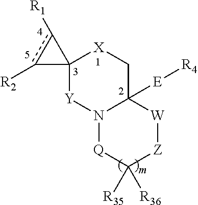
C12([Y]N3C([E][R4])(C[X]1)[W][Z]C([R35])([R36])[Q]3)c([R1])c2[R2]
